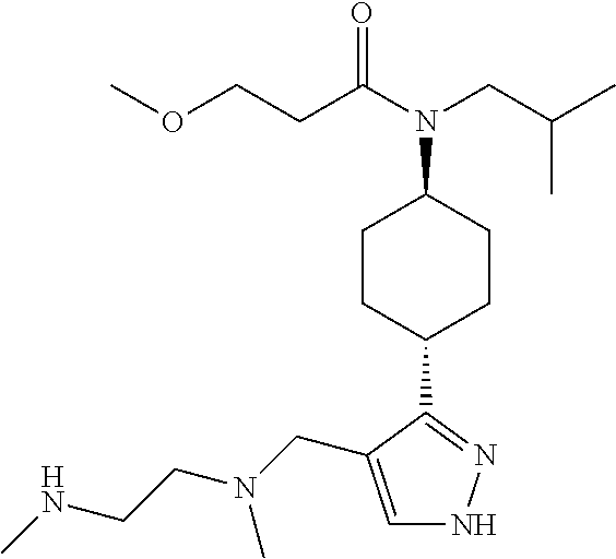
C1=C(CN(C)CCNC)C(C2CCC(N(CC(C)C)C(=O)CCOC)CC2)=NN1
